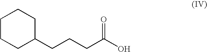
C1CCC(CCCC(O)=O)CC1
